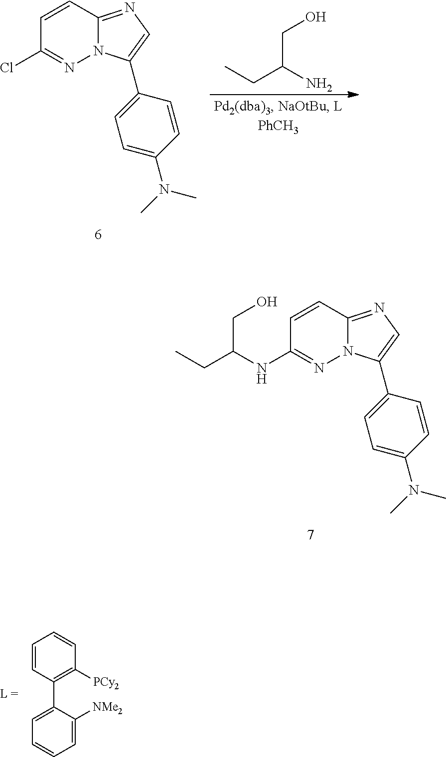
C1=CC2=NC=C(C3=CC=C(N(C)C)C=C3)N2N=C1NC(CC)CO.C1=CC(C2=CC=CC=C2[NMe2])=C([PCy2])C=C1.C1=CC2=NC=C(C3=CC=C(N(C)C)C=C3)N2N=C1Cl.CCC(N)CO
